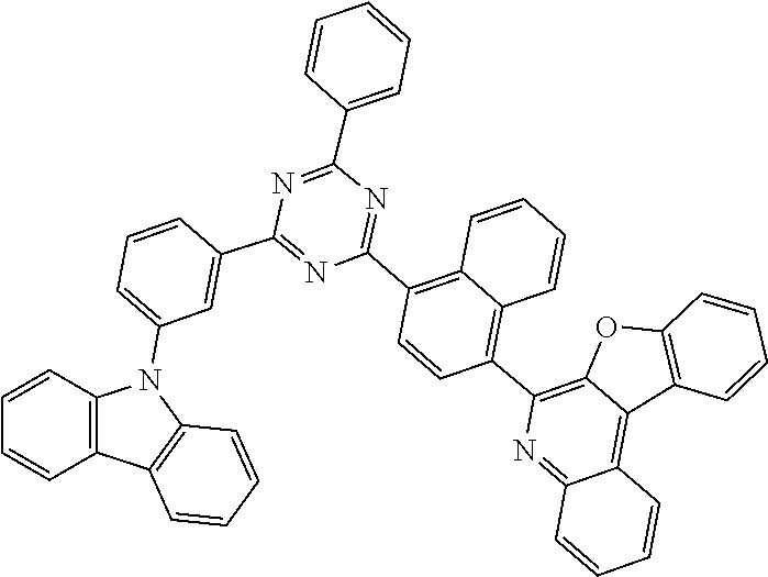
C1=CC2=C(C=C1)N(C1=CC=CC(C3=NC(C4=C5C=CC=CC5=C(C5=C6OC7=C(C6=C6C(=N5)C=CC=C6)C=CC=C7)C=C4)=NC(C4=CC=CC=C4)=N3)=C1)C1=C2C=CC=C1
